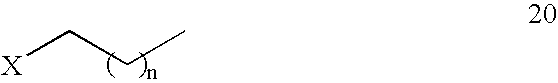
[X]CCC
